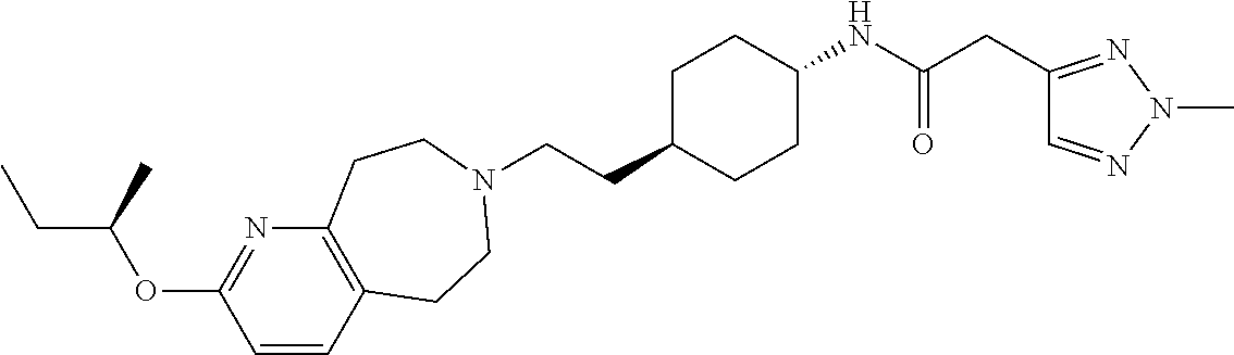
C12=C(C=CC(OC(CC)C)=N1)CCN(CCC1CCC(NC(=O)CC3=NN(C)N=C3)CC1)CC2
